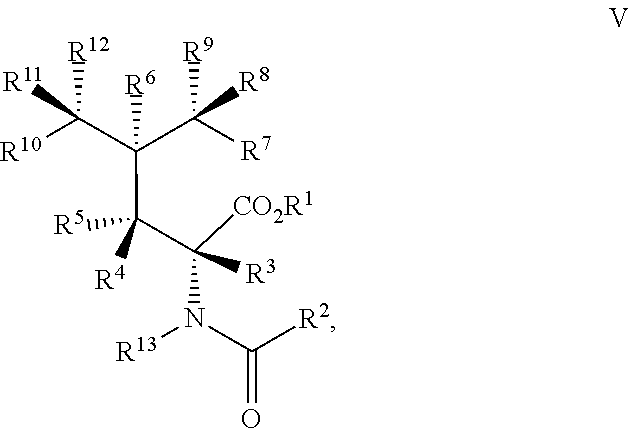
C([R2])(N([R13])C(C([R5])([R4])C(C([R7])([R9])[R8])(C([R10])([R12])[R11])[R6])([CO2R1])[R3])=O
